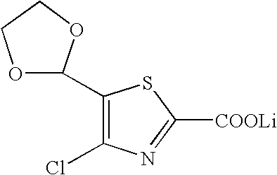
C1(C2OCCO2)=C(Cl)N=C([COOLi])S1
